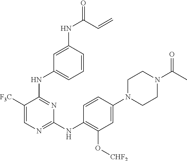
C1([F3C])=CN=C(NC2=C(O[CHF2])C=C(N3CCN(C(C)=O)CC3)C=C2)N=C1NC1=CC=CC(NC(=O)C=C)=C1
